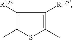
C1([R123])=C(C)SC(C)=C1[R123]
